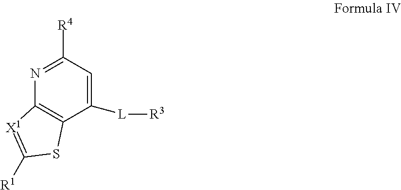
C12=C(C([L][R3])=CC([R4])=N1)SC([R1])=[X1]2
